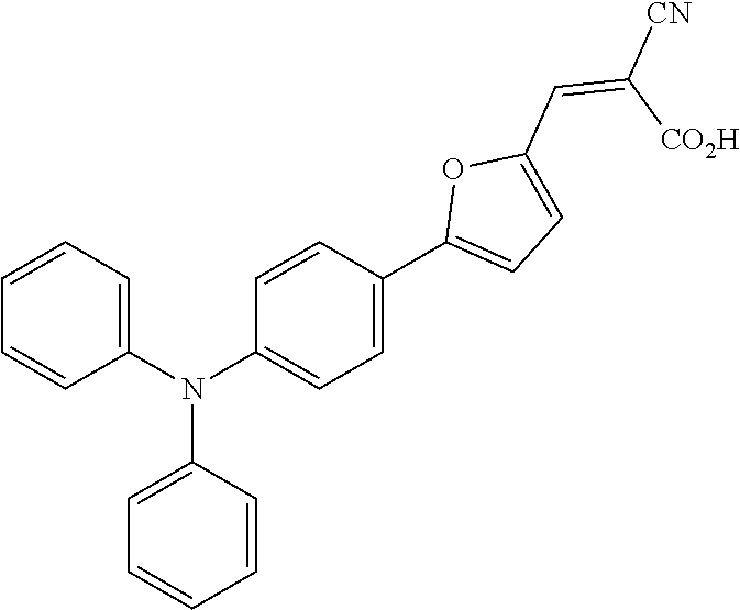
C1=CC=C(N(C2=CC=C(C3=CC=C(C=C([CO2H])[CN])O3)C=C2)C2=CC=CC=C2)C=C1
